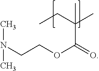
C(C)(CC)(C(=O)OCCN(C)C)C
